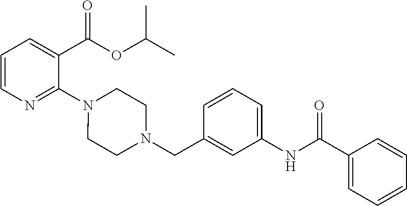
C1=CN=C(N2CCN(CC3=CC(NC(C4=CC=CC=C4)=O)=CC=C3)CC2)C(C(OC(C)C)=O)=C1
